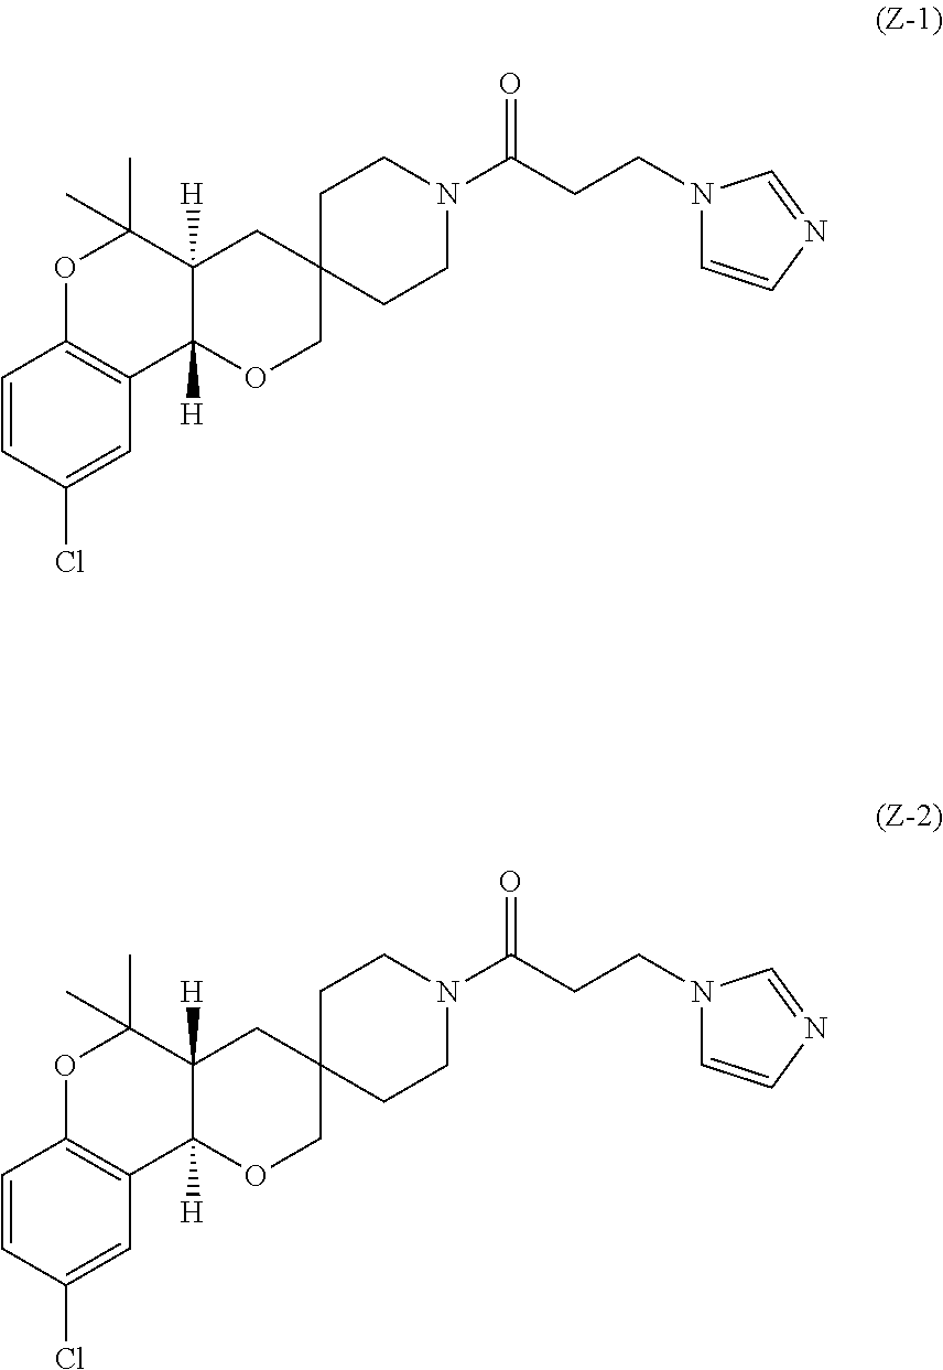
C1=CC(Cl)=CC2=C1OC(C)(C)C1([H])C2([H])OCC2(C1)CCN(C(CCN1C=CN=C1)=O)CC2.C1=CC(Cl)=CC2=C1OC(C)(C)C1([H])C2([H])OCC2(C1)CCN(C(CCN1C=CN=C1)=O)CC2
